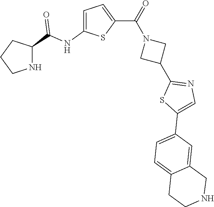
C1CNC(C(NC2=CC=C(C(=O)N3CC(C4=NC=C(C5=CC=C6C(=C5)CNCC6)S4)C3)S2)=O)C1
